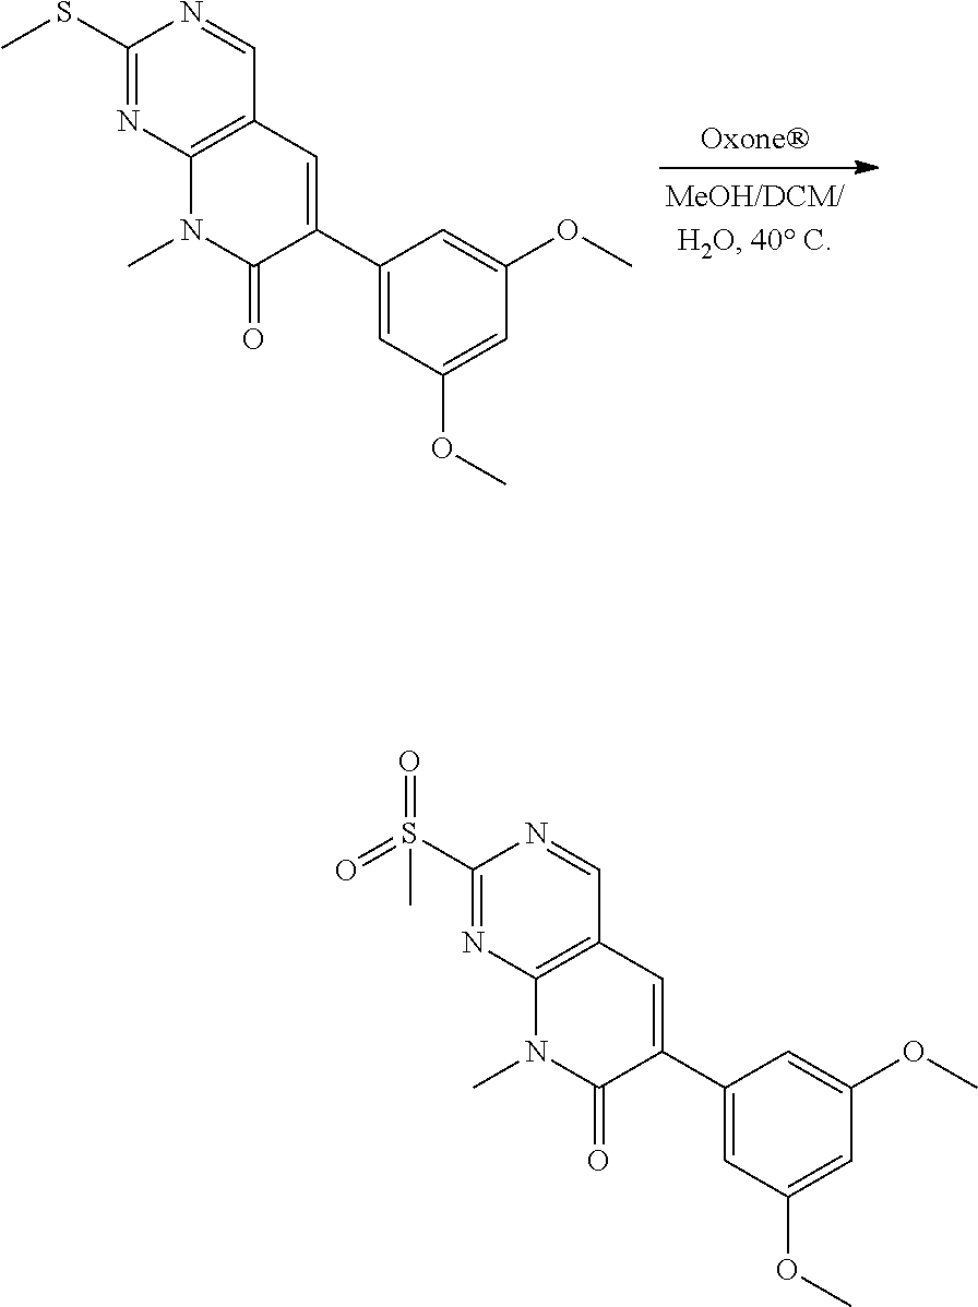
C1(SC)=NC2=C(C=N1)C=C(C1=CC(OC)=CC(OC)=C1)C(=O)N2C.C1(S(=O)(=O)C)=NC2=C(C=N1)C=C(C1=CC(OC)=CC(OC)=C1)C(=O)N2C
